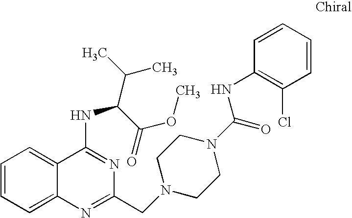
C1=CC=C2C(=C1)C(NC(C(C)C)C(OC)=O)=NC(CN1CCN(C(=O)NC3=C(Cl)C=CC=C3)CC1)=N2
